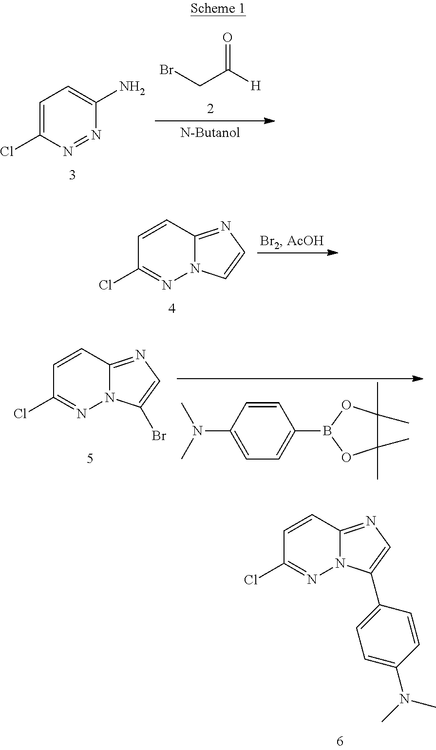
C1=C(Cl)N=NC(N)=C1.BrCC([H])=O.C1=CC2=NC=CN2N=C1Cl.C1=CC2=NC=C(Br)N2N=C1Cl.CN(C1=CC=C(B2OC(C)(C)C(C)(C)O2)C=C1)C.C1=CC2=NC=C(C3=CC=C(N(C)C)C=C3)N2N=C1Cl
